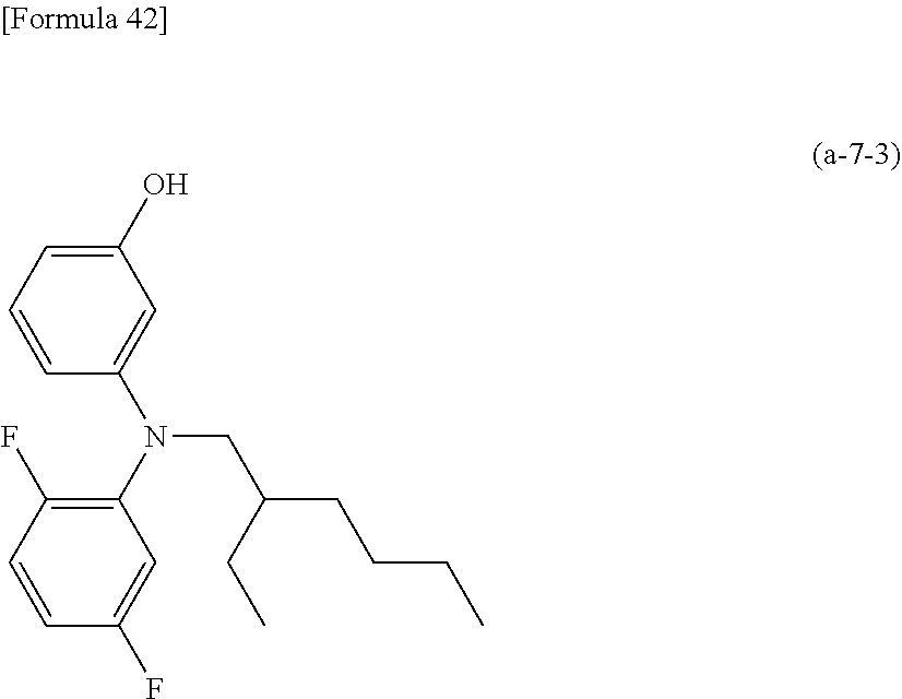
C1(O)=CC=CC(N(C2=C(F)C=CC(F)=C2)CC(CCCC)CC)=C1
